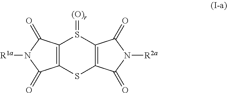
C12=C(C(=O)N([R1a])C1=O)S(=[(O)r])C1=C(S2)C(=O)N([R2a])C1=O
